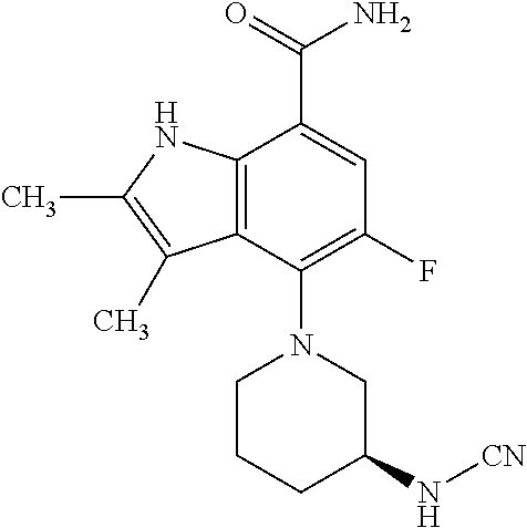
C1(N2CCCC(N[CN])C2)=C(F)C=C(C(=O)N)C2=C1C(C)=C(C)N2
